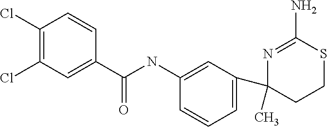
C1(C)(C2=CC=CC(NC(C3=CC(Cl)=C(Cl)C=C3)=O)=C2)CCSC(N)=N1
